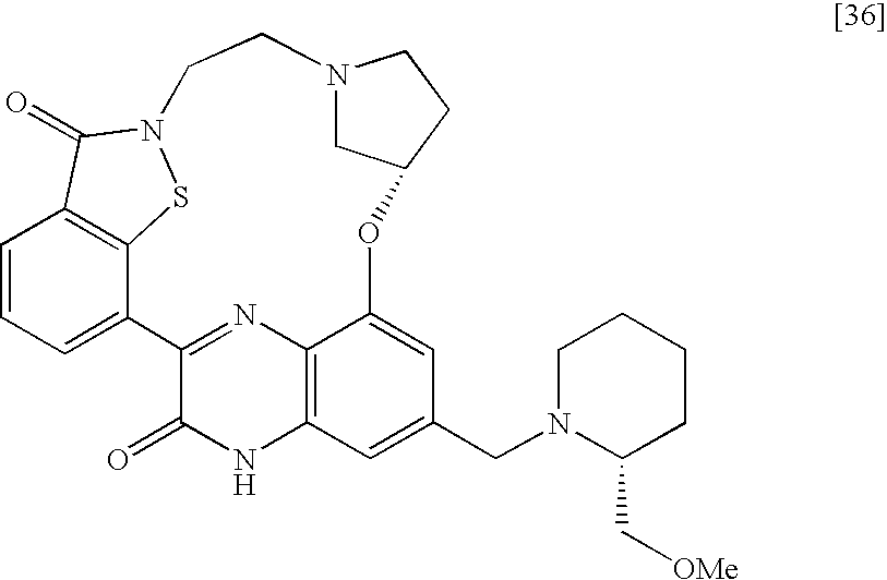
C1=CC=C2C3=C1C(=O)N(S3)CCN1CC(CC1)OC1=CC(CN3C(C[OMe])CCCC3)=CC3=C1N=C2C(=O)N3
